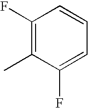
C1(F)=C(C)C(F)=CC=C1
